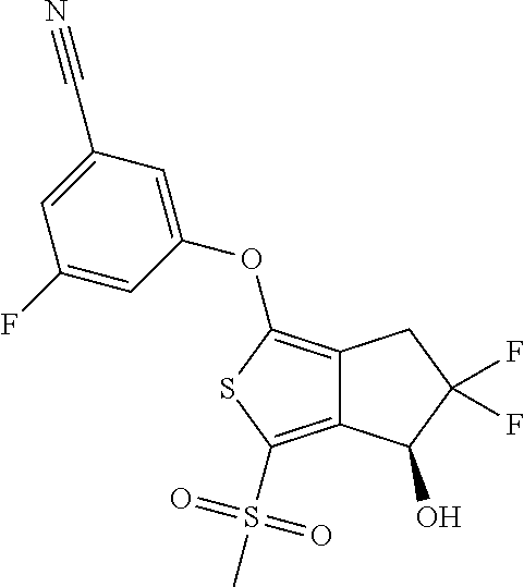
C12=C(OC3=CC(C#N)=CC(F)=C3)SC(S(C)(=O)=O)=C1C(O)C(F)(F)C2
